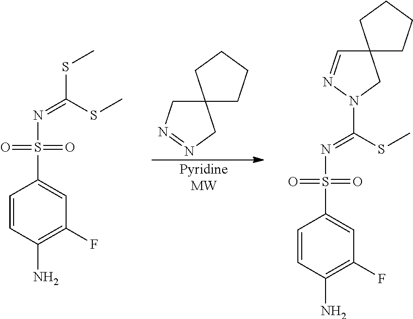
[PyridineMW].C1=CC(N)=C(F)C=C1S(N=C(SC)SC)(=O)=O.C12(CN=NC1)CCCC2.C1=CC(N)=C(F)C=C1S(N=C(SC)N1N=CC2(C1)CCCC2)(=O)=O
